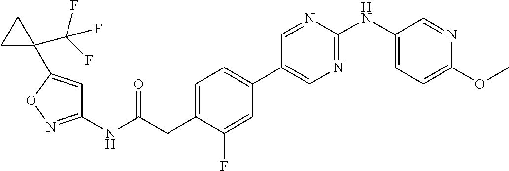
C1=C(CC(NC2=NOC(C3(C(F)(F)F)CC3)=C2)=O)C(F)=CC(C2=CN=C(NC3=CC=C(OC)N=C3)N=C2)=C1
